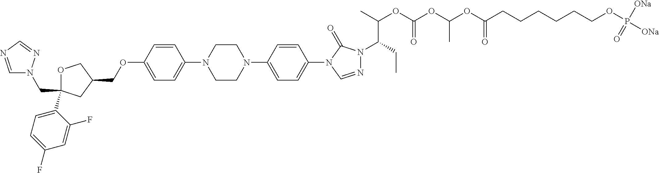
C(C1(C2=CC=C(F)C=C2F)OCC(COC2=CC=C(N3CCN(C4=CC=C(N5C=NN(C(CC)C(OC(OC(OC(CCCCCCOP([ONa])(=O)[ONa])=O)C)=O)C)C5=O)C=C4)CC3)C=C2)C1)N1C=NC=N1
